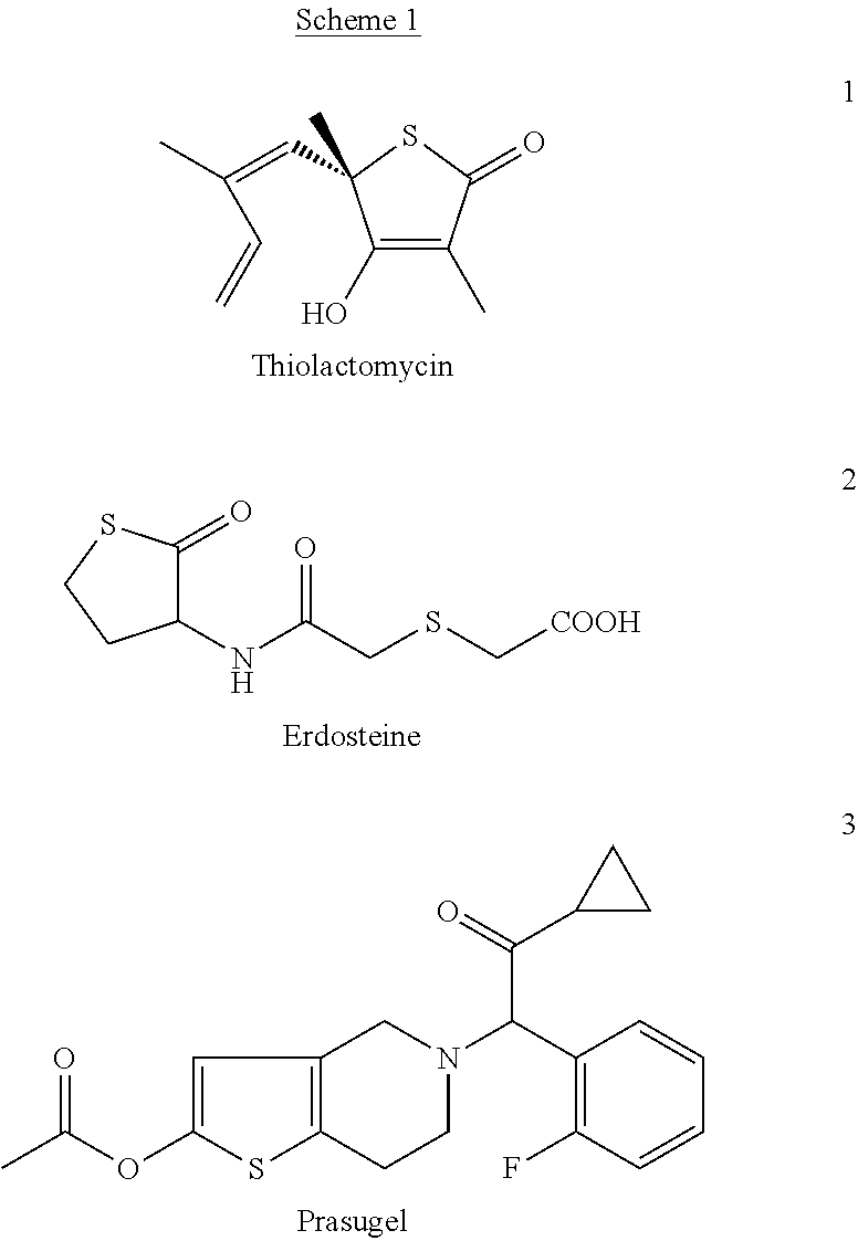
C1(O)=C(C)C(=O)SC1(C=C(C)C=C)C.C1(NC(CSC[COOH])=O)C(=O)SCC1.O=C(OC1=CC2=C(S1)CCN(C(C1=C(F)C=CC=C1)C(=O)C1CC1)C2)C
